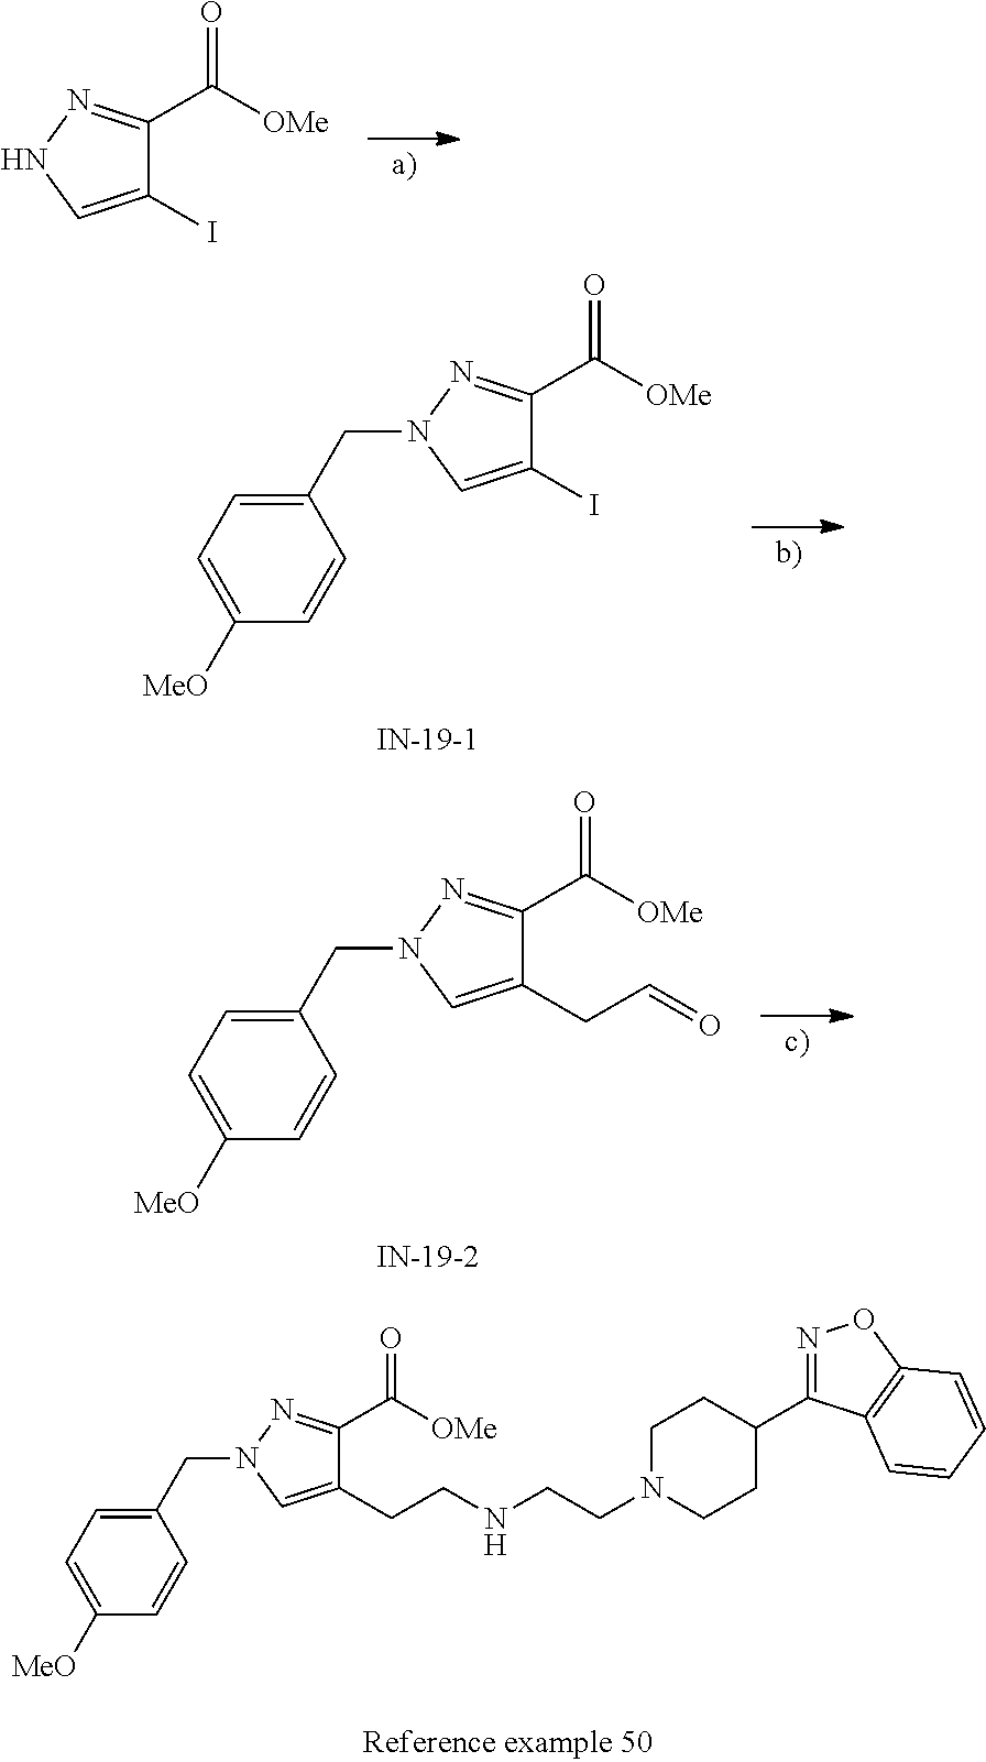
C1(CCNCCN2CCC(C3=NOC4=C3C=CC=C4)CC2)=CN(CC2=CC=C([MeO])C=C2)N=C1C(=O)[OMe].C1(I)=CNN=C1C(=O)[OMe].C1(I)=CN(CC2=CC=C([MeO])C=C2)N=C1C(=O)[OMe].C1(CC=O)=CN(CC2=CC=C([MeO])C=C2)N=C1C(=O)[OMe]
